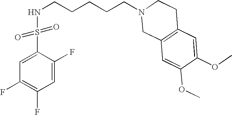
C1(S(NCCCCCN2CC3=C(CC2)C=C(OC)C(OC)=C3)(=O)=O)=CC(F)=C(F)C=C1F
